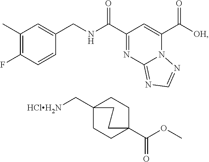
C1(C)=C(F)C=CC(CNC(C2=NC3=NC=NN3C(C([OH])=O)=C2)=O)=C1.C12(C[HClH2N])CCC(C(OC)=O)(CC1)CC2
